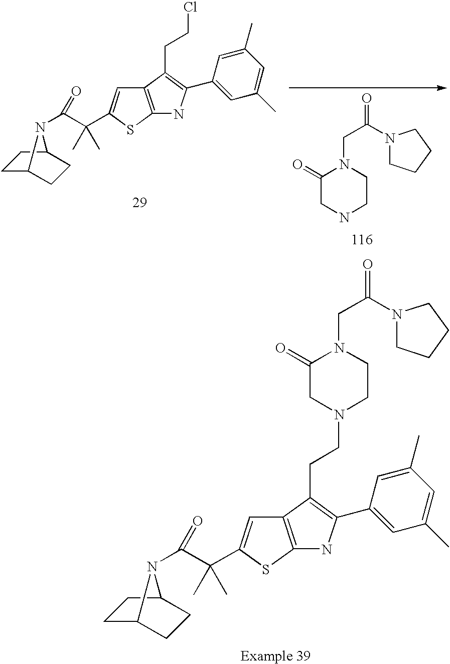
C1C2CCC(C1)N2C(C(C)(C)C1=CC2=C(S1)NC(C1=CC(C)=CC(C)=C1)=C2CCN1CC(=O)N(CC(=O)N2CCCC2)CC1)=O.C1C2CCC(C1)N2C(C(C)(C)C1=CC2=C(S1)NC(C1=CC(C)=CC(C)=C1)=C2CCCl)=O.C1(=O)CNCCN1CC(=O)N1CCCC1
